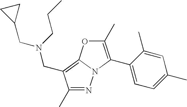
N1=C(C)C(CN(CCC)CC2CC2)=C2N1C(C1=CC=C(C)C=C1C)=C(C)O2
